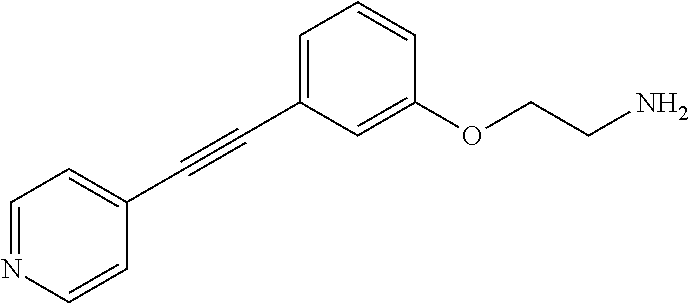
C1=NC=CC(C#CC2=CC=CC(OCCN)=C2)=C1
